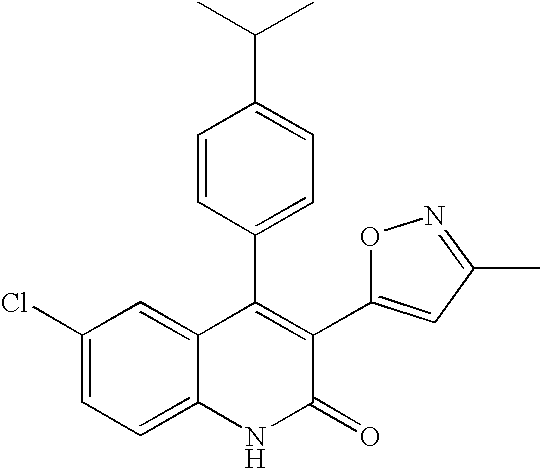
C1(Cl)=CC=C2C(=C1)C(C1=CC=C(C(C)C)C=C1)=C(C1=CC(C)=NO1)C(=O)N2
